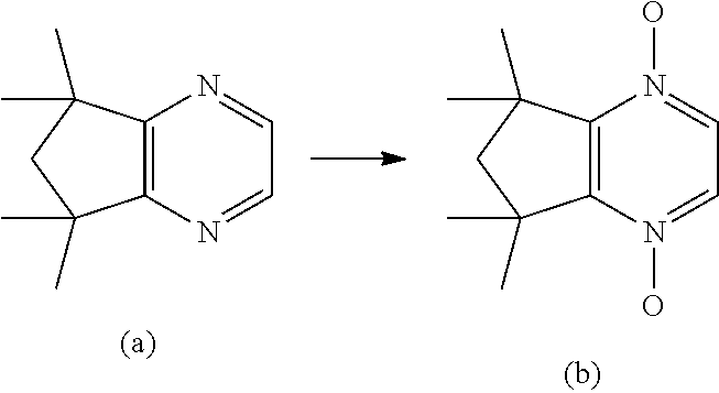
C12=C(N=CC=N1)C(C)(C)CC2(C)C.C12=C(N(O)=CC=N1O)C(C)(C)CC2(C)C
